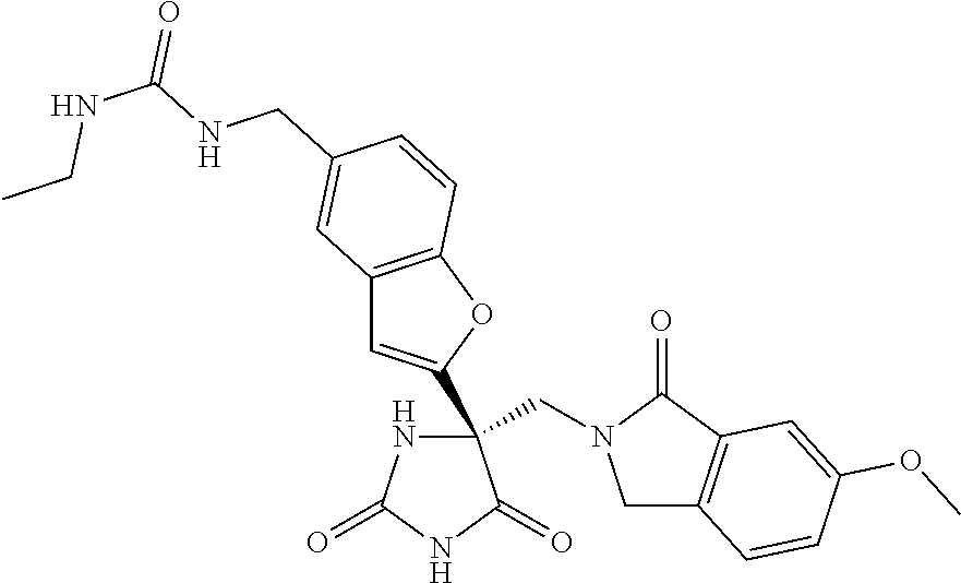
C(C1(C2=CC3=C(O2)C=CC(CNC(=O)NCC)=C3)NC(=O)NC1=O)N1CC2=C(C1=O)C=C(OC)C=C2
